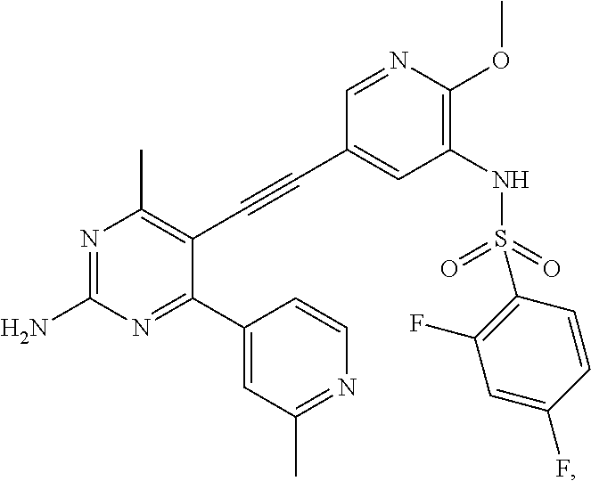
N1=C(N)N=C(C2=CC(C)=NC=C2)C(C#CC2=CC(NS(=O)(=O)C3=C(F)C=C(F)C=C3)=C(OC)N=C2)=C1C
